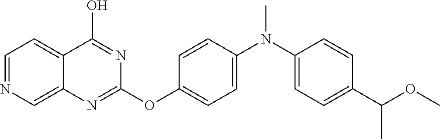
C1=NC=C2C(=C1)C(O)=NC(OC1=CC=C(N(C3=CC=C(C(OC)C)C=C3)C)C=C1)=N2
